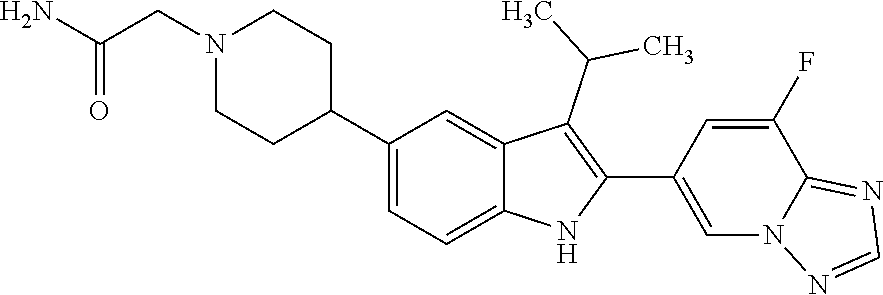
N1(CC(=O)N)CCC(C2=CC=C3C(=C2)C(C(C)C)=C(C2=CN4C(=NC=N4)C(F)=C2)N3)CC1
